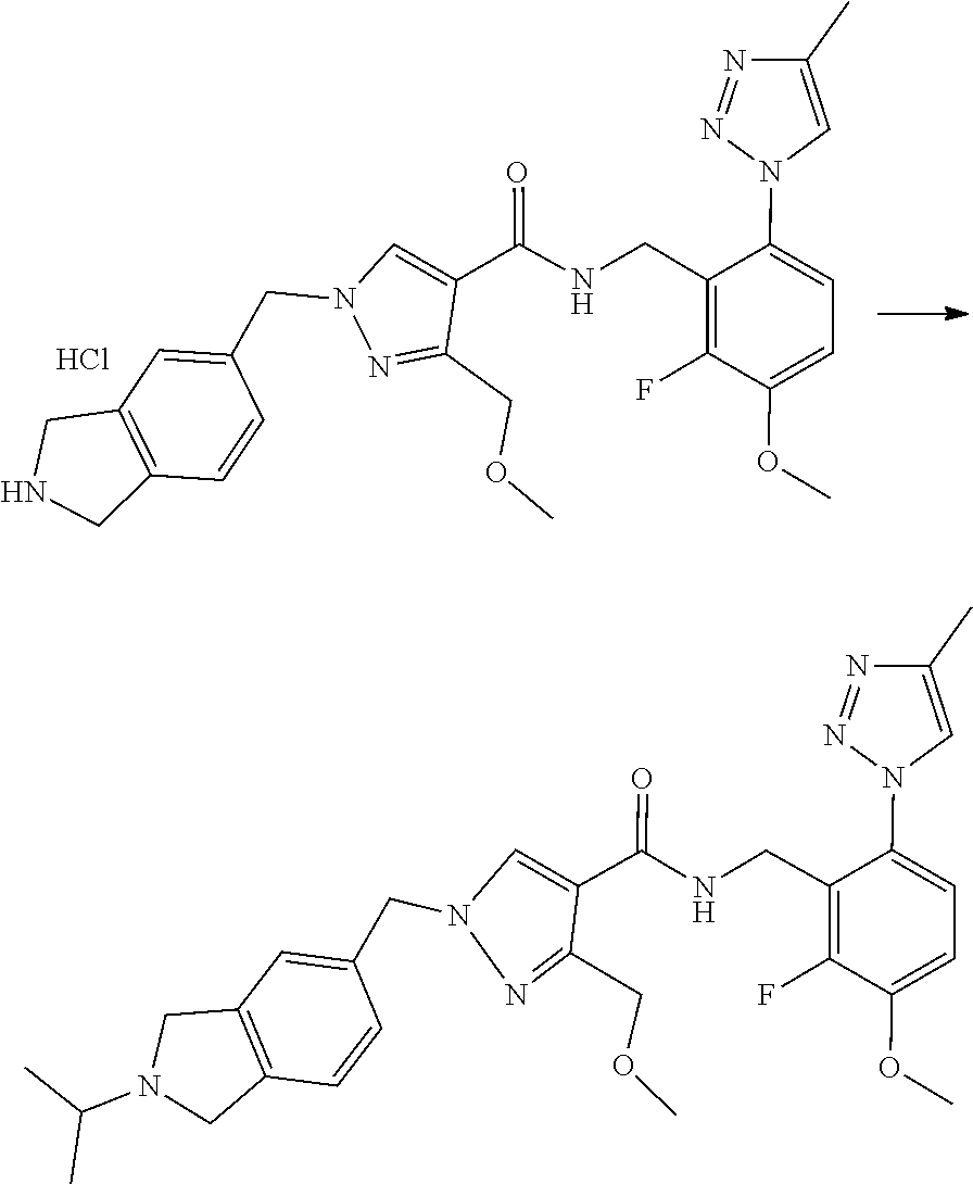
O(C)C1=CC=C(N2C=C(C)N=N2)C(CNC(C2=CN(CC3=CC4=C(C=C3)CNC4)N=C2COC)=O)=C1F.Cl.COC1=CC=C(N2C=C(C)N=N2)C(CNC(C2=CN(CC3=CC4=C(C=C3)CN(C(C)C)C4)N=C2COC)=O)=C1F
